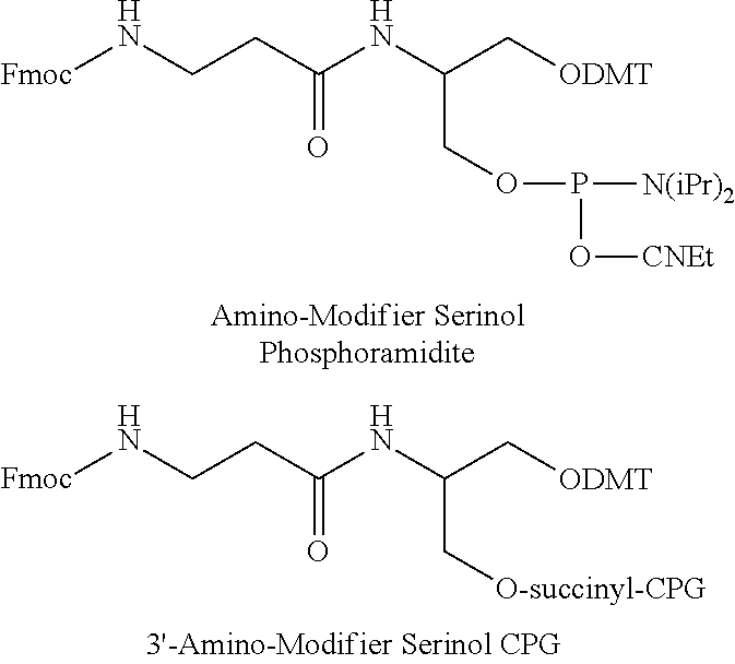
[Fmoc]NCCC(NC(C[ODMT])COP([N(iPr)2])O[CNEt])=O.[Fmoc]NCCC(NC(C[ODMT])C[O-succinyl-CPG])=O
